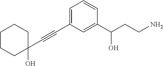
C1=C(C#CC2(O)CCCCC2)C=C(C(CCN)O)C=C1
